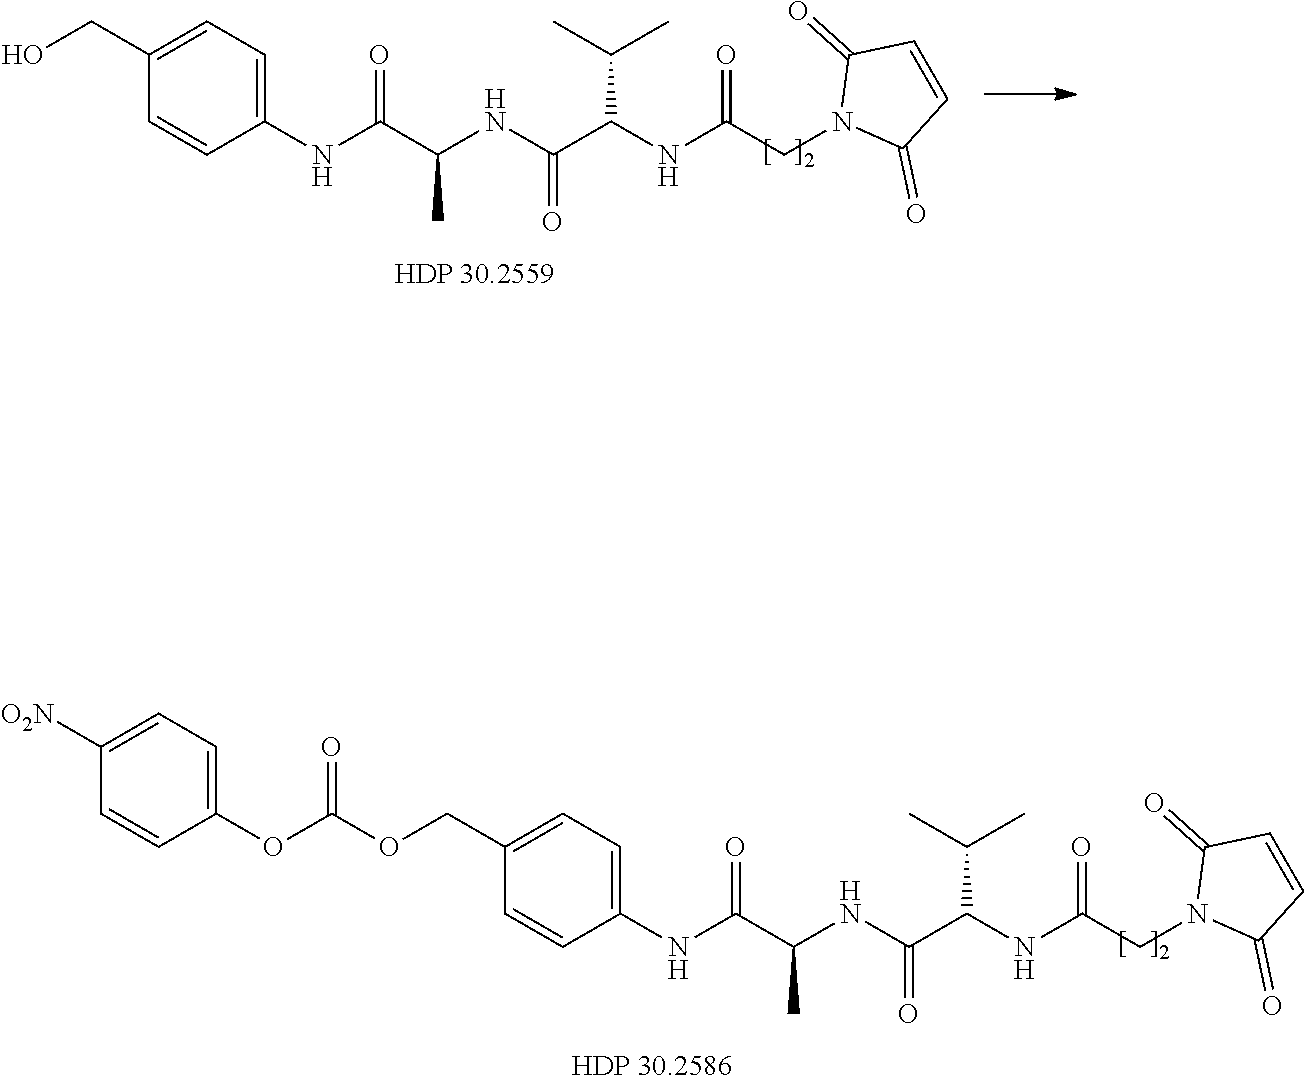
CC(C)C(C(NC(C(NC1=CC=C(COC(OC2=CC=C([O2N])C=C2)=O)C=C1)=O)C)=O)NC(CN1C(=O)C=CC1=O)=O.CC(C)C(C(NC(C(NC1=CC=C(CO)C=C1)=O)C)=O)NC(CN1C(=O)C=CC1=O)=O
